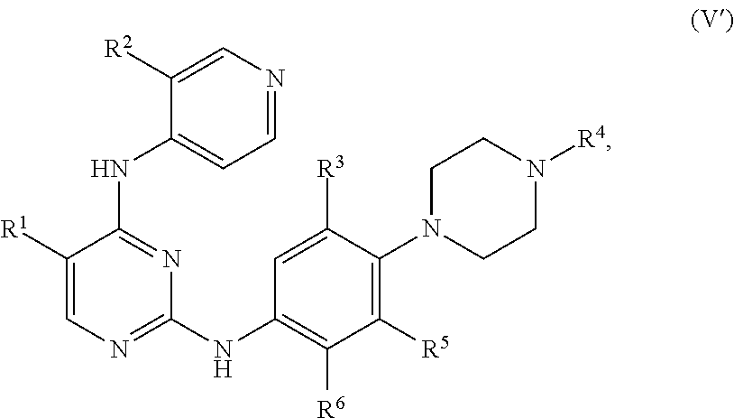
C1=NC=C([R2])C(NC2=NC(NC3=C([R6])C([R5])=C(N4CCN([R4])CC4)C([R3])=C3)=NC=C2[R1])=C1
